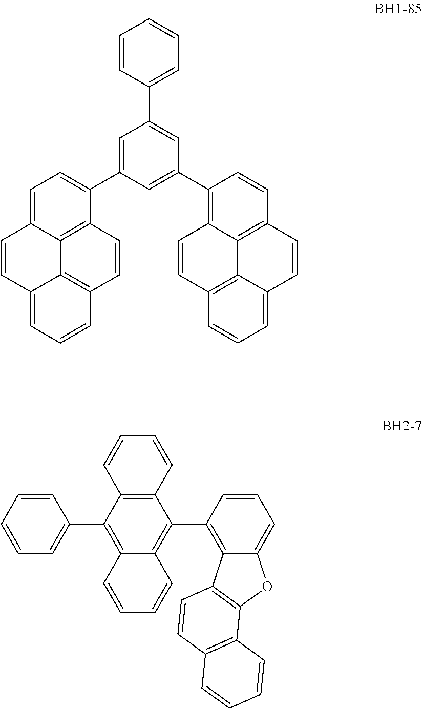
C12=CC=CC3=C1C1=C(C(C4=CC(C5=CC=CC=C5)=CC(C5=C6C=CC7=C8C(=CC=C7)C=CC(=C68)C=C5)=C4)=CC=C1C=C2)C=C3.C12=C(C3=C4C(=CC=C3)OC3=C4C=CC4=C3C=CC=C4)C3=C(C(C4=CC=CC=C4)=C1C=CC=C2)C=CC=C3
